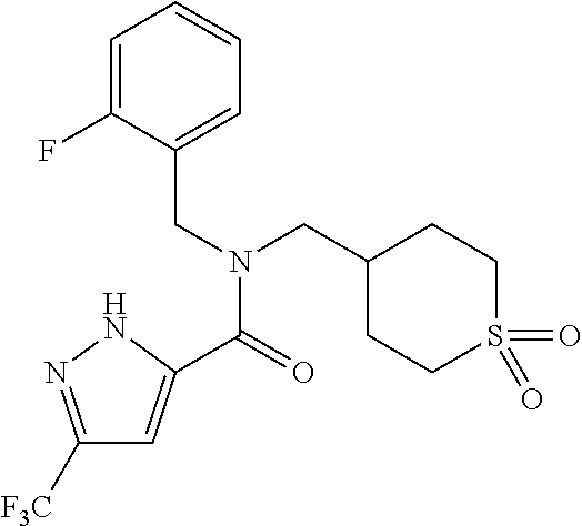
C1([F3C])=NNC(C(=O)N(CC2=CC=CC=C2F)CC2CCS(=O)(=O)CC2)=C1
